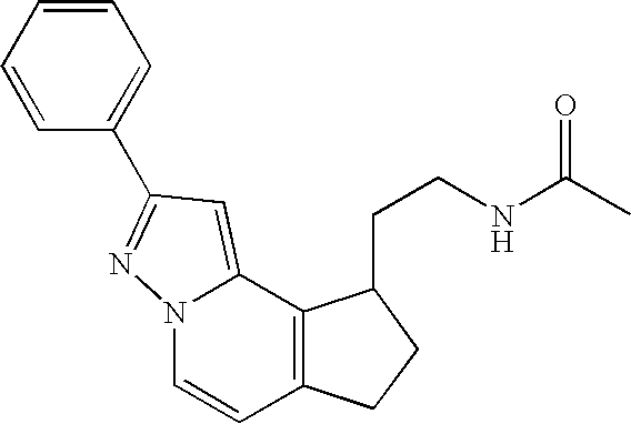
N12C=CC3=C(C1=CC(C1=CC=CC=C1)=N2)C(CCNC(C)=O)CC3
